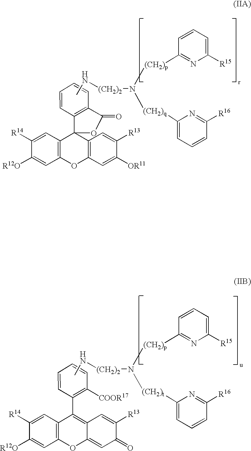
C1=CC=CC2=C1C1(C3=C(OC4=C1C=C([R13])C([OR11])=C4)C=C([R12O])C([R14])=C3)OC2=O.CN[(CH2)2]N([(CH2)p]C1=NC([R15])=CC=C1)[(CH2)q]C1=CC=CC([R16])=N1.C1=CC=CC([COOR17])=C1C1=C2C(=CC(=O)C([R13])=C2)OC2=C1C=C([R14])C([R12O])=C2.CN[(CH2)2]N([(CH2)p]C1=NC([R15])=CC=C1)[(CH2)t]C1=CC=CC([R16])=N1
